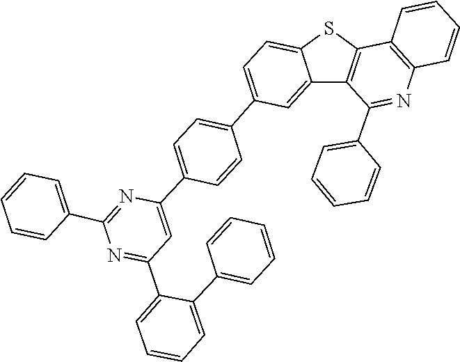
C1=C2SC3=C(C2=CC(C2=CC=C(C4=CC(C5=CC=CC=C5C5=CC=CC=C5)=NC(C5=CC=CC=C5)=N4)C=C2)=C1)C(C1=CC=CC=C1)=NC1=C3C=CC=C1
